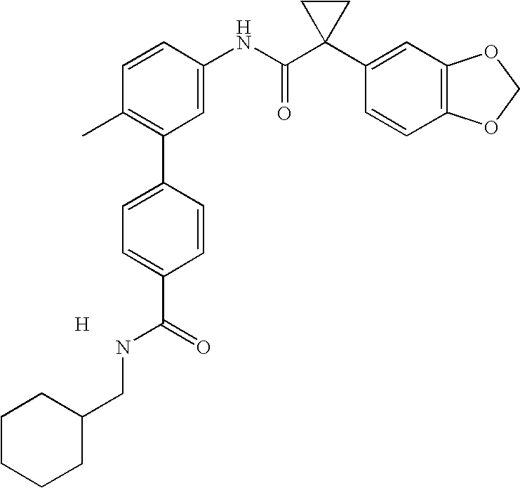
C1=CC(NC(C2(C3=CC4=C(C=C3)OCO4)CC2)=O)=CC(C2=CC=C(C(=O)NCC3CCCCC3)C=C2)=C1C.[H]
